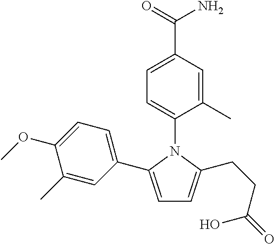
C1=C(C2=CC=C(OC)C(C)=C2)N(C2=CC=C(C(=O)N)C=C2C)C(CCC(=O)O)=C1
